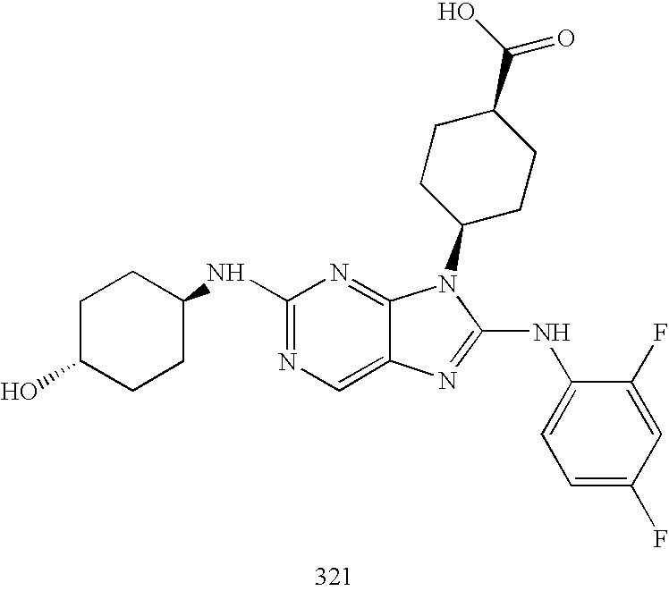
C1(NC2CCC(O)CC2)=NC=C2C(=N1)N(C1CCC(C(O)=O)CC1)C(NC1=CC=C(F)C=C1F)=N2
